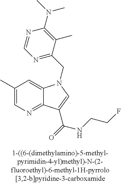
C1(C)=CN=C2C(=C1)N(CC1=NC=NC(N(C)C)=C1C)C=C2C(NCCF)=O
